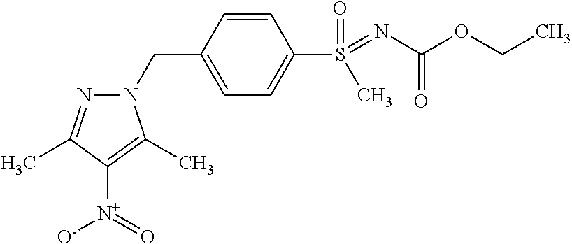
N1(CC2=CC=C(S(=NC(OCC)=O)(C)=O)C=C2)N=C(C)C([N+]([O-])=O)=C1C
